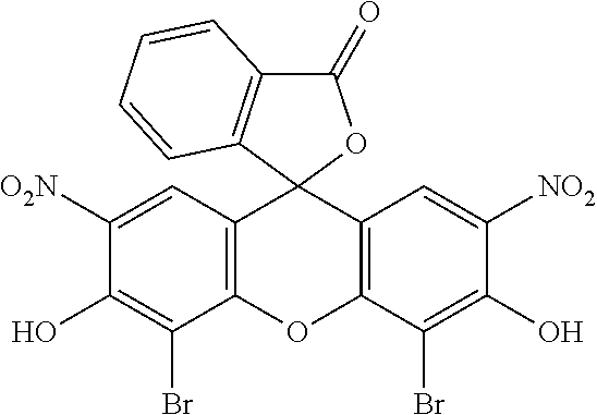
C1([O2N])=CC2=C(C(Br)=C1O)OC1=C(C=C([NO2])C(O)=C1Br)C21C2=C(C(=O)O1)C=CC=C2
